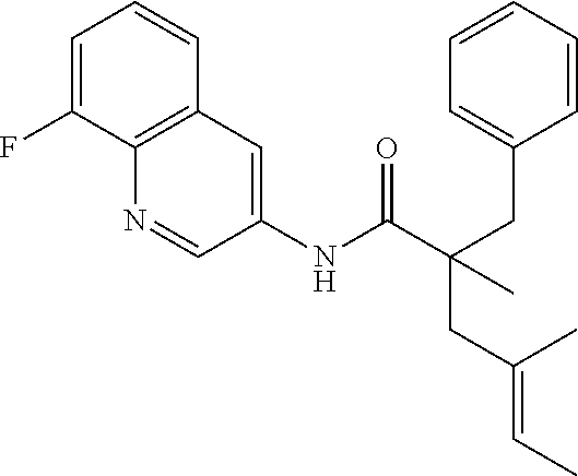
C1=C(F)C2=C(C=C1)C=C(NC(=O)C(CC(C)=CC)(CC1=CC=CC=C1)C)C=N2
